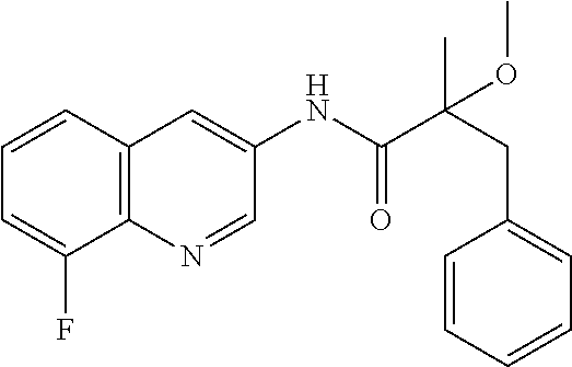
C12=C(C=CC=C1F)C=C(NC(C(CC1=CC=CC=C1)(C)OC)=O)C=N2
